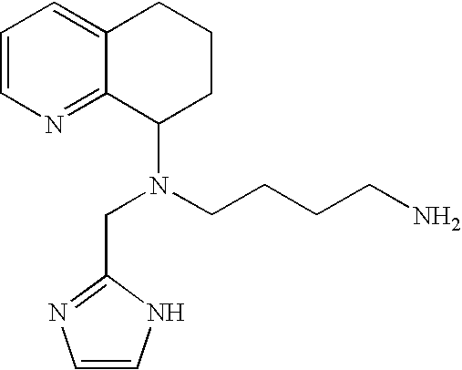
C1=CN=C2C(=C1)CCCC2N(CCCCN)CC1=NC=CN1
